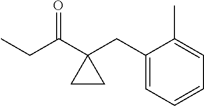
C1(CC2(C(CC)=O)CC2)=CC=CC=C1C
